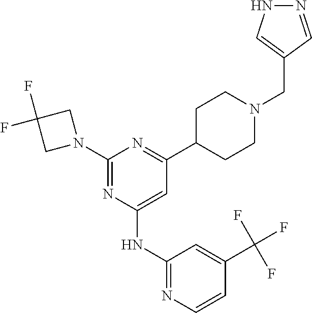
C1=C(NC2=NC=CC(C(F)(F)F)=C2)N=C(N2CC(F)(F)C2)N=C1C1CCN(CC2=CNN=C2)CC1
